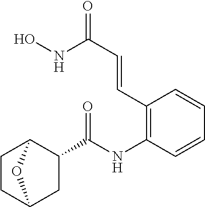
C12CCC(C(C(NC3=C(C=CC(=O)NO)C=CC=C3)=O)C1)O2
